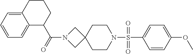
C1=CC(OC)=CC=C1S(N1CCC2(CC1)CN(C(=O)C1CCCC3=CC=CC=C13)C2)(=O)=O
